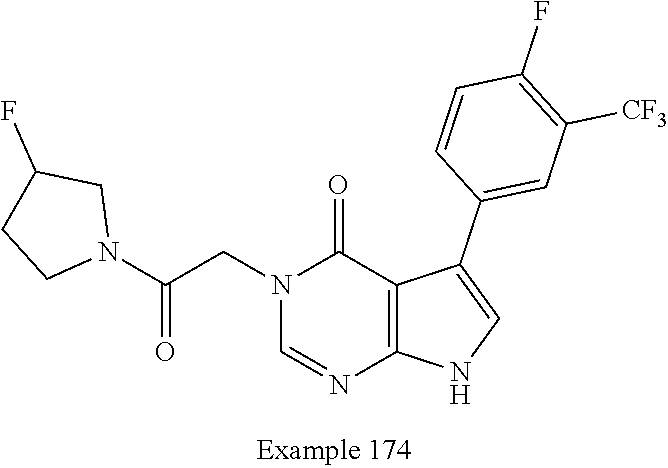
N1(CC(N2CC(F)CC2)=O)C=NC2=C(C1=O)C(C1=CC([CF3])=C(F)C=C1)=CN2
